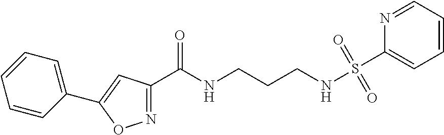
C1=CC(C2=CC(C(NCCCNS(=O)(=O)C3=CC=CC=N3)=O)=NO2)=CC=C1
